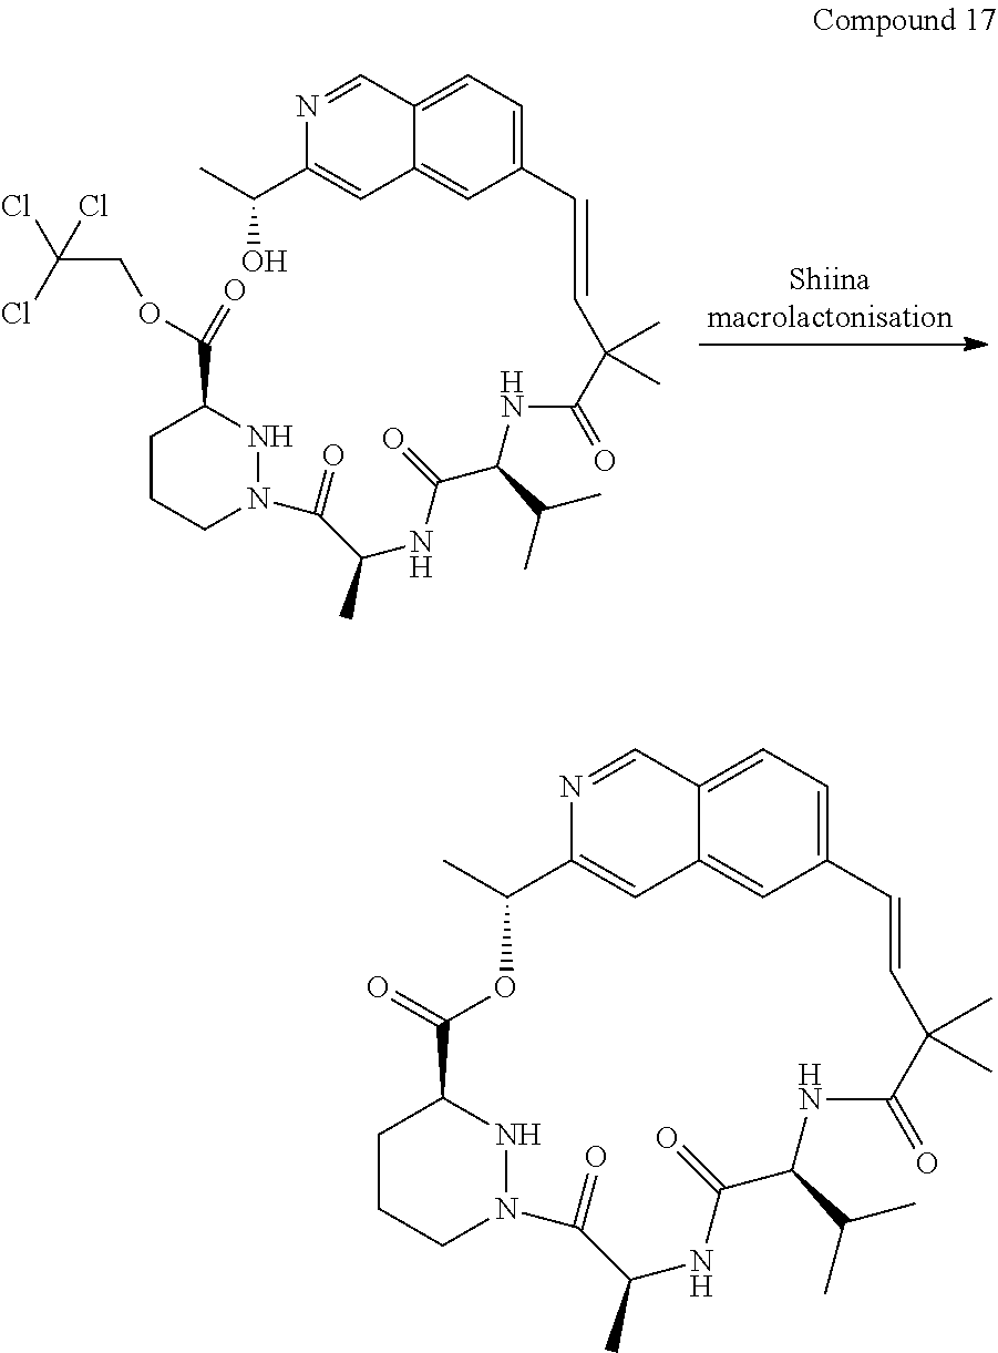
C1CCN(C(C(NC(=O)C(NC(=O)C(C=CC2=CC=C3C(=C2)C=C(C(C)O)N=C3)(C)C)C(C)C)C)=O)NC1C(OCC(Cl)(Cl)Cl)=O.C1CCN2NC1C(=O)OC(C)C1=CC3=CC(=CC=C3C=N1)C=CC(C)(C)C(=O)NC(C(C)C)C(=O)NC(C)C2=O
